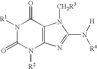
C12=C(N=C(N([H])[R4])N1[CH2R3])N([R2])C(=O)N([R1])C2=O
